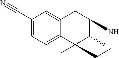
C1(C#N)=CC=C2C(=C1)CC1C(C)C2(C)CCN1
